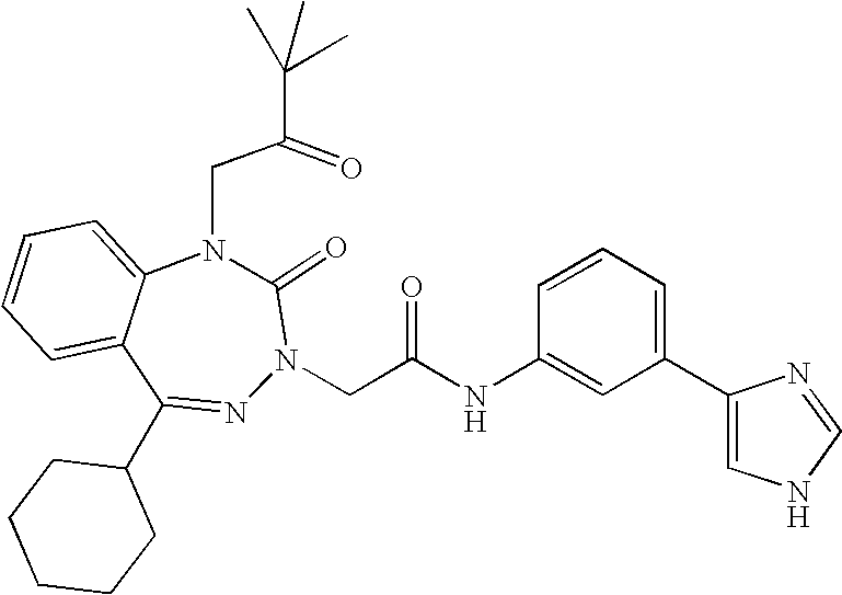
C1=CC=C2C(=C1)N(CC(=O)C(C)(C)C)C(=O)N(CC(NC1=CC(C3=CNC=N3)=CC=C1)=O)N=C2C1CCCCC1
